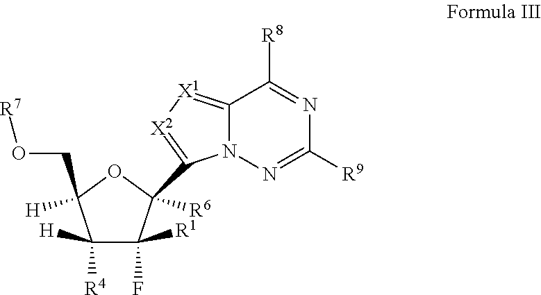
C1([H])([R4])C(F)([R1])C([R6])(C2=[X2][X1]=C3N2N=C([R9])N=C3[R8])OC1([H])CO[R7]
